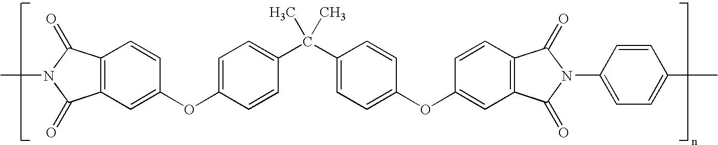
CN1C(=O)C2=C(C=C(OC3=CC=C(C(C4=CC=C(OC5=CC6=C(C=C5)C(=O)N(C5=CC=C(C)C=C5)C6=O)C=C4)(C)C)C=C3)C=C2)C1=O
